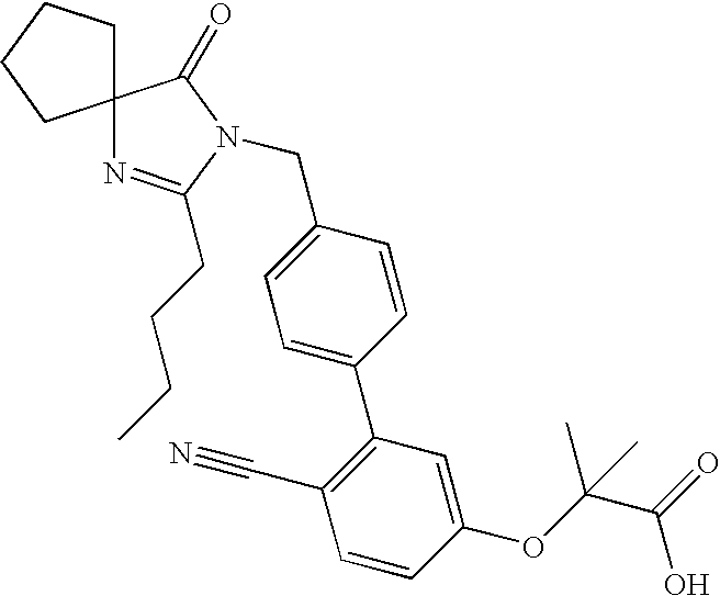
C12(CCCC1)N=C(CCCC)N(CC1=CC=C(C3=C(C#N)C=CC(OC(C(=O)O)(C)C)=C3)C=C1)C2=O
